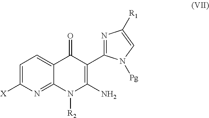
C1=C([X])N=C2C(=C1)C(=O)C(C1=NC([R1])=CN1[Pg])=C(N)N2[R2]
